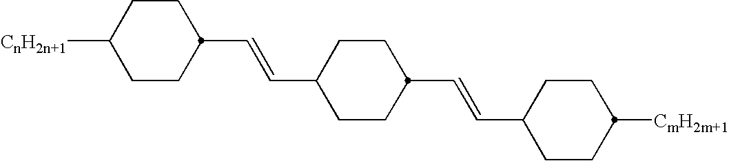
C1([CnH2n+1])CCC(C=CC2CCC(C=CC3CCC([CmH2m+1])CC3)CC2)CC1
